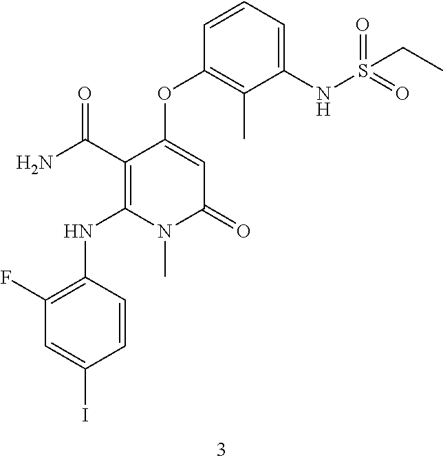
NC(C1=C(NC2=C(F)C=C(I)C=C2)N(C)C(=O)C=C1OC1=C(C)C(NS(=O)(=O)CC)=CC=C1)=O
